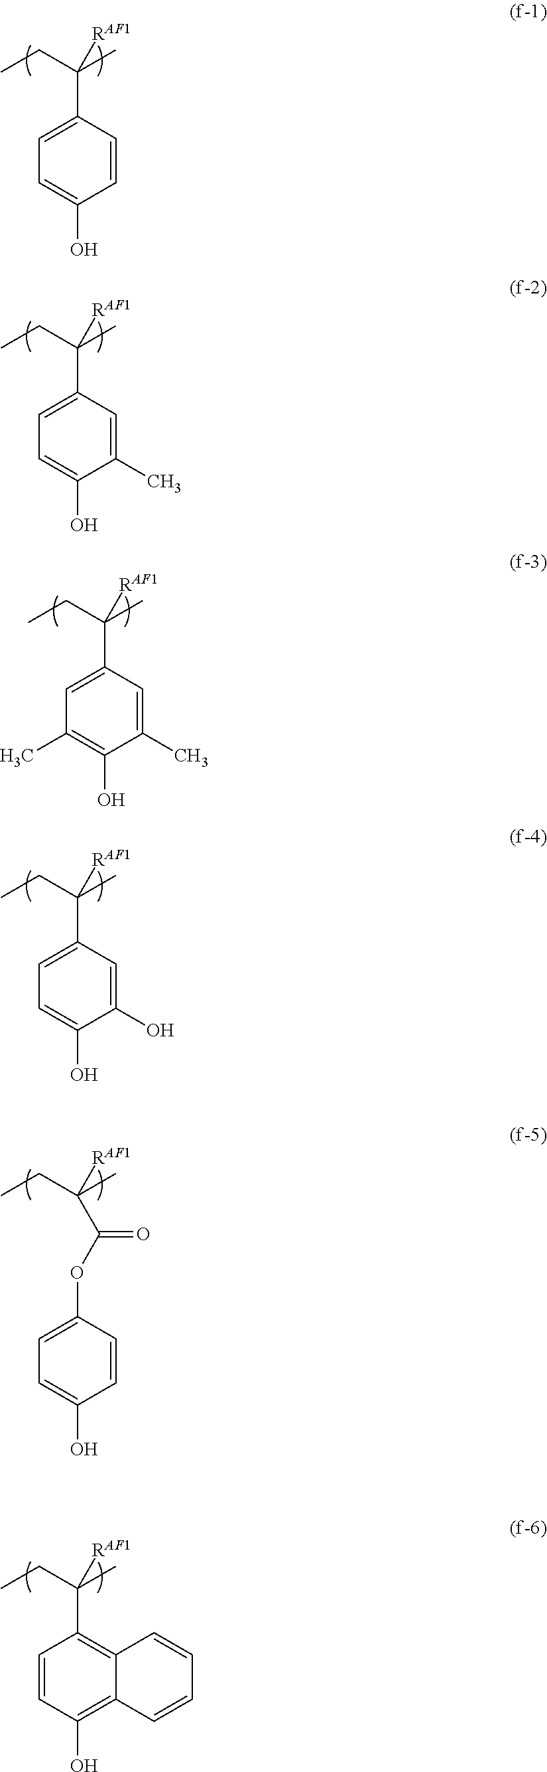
[RAF1]C(CC)(C)C1=CC=C(O)C=C1.[RAF1]C(CC)(C)C1=CC=C(O)C(C)=C1.[RAF1]C(CC)(C)C1=CC(C)=C(O)C(C)=C1.[RAF1]C(CC)(C)C1=CC=C(O)C(O)=C1.[RAF1]C(C(=O)OC1=CC=C(O)C=C1)(CC)C.[RAF1]C(CC)(C)C1=C2C(=C(O)C=C1)C=CC=C2
